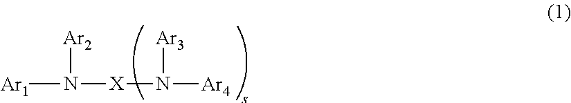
[Ar1]N([X]N([Ar4])[Ar3])[Ar2]
